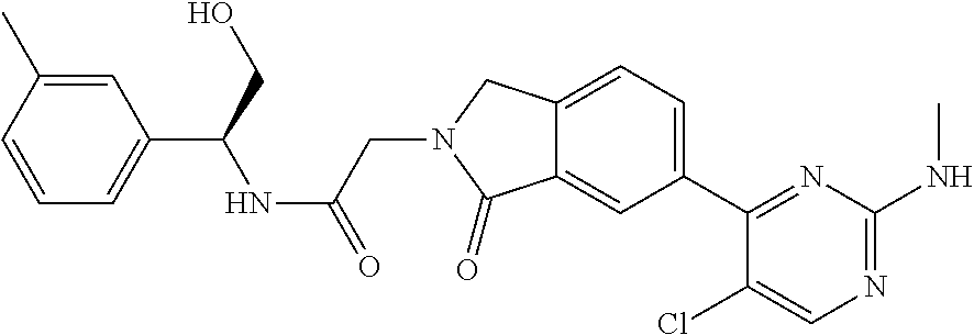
C1(Cl)=CN=C(NC)N=C1C1=CC=C2C(=C1)C(=O)N(CC(=O)NC(C1=CC=CC(C)=C1)CO)C2
